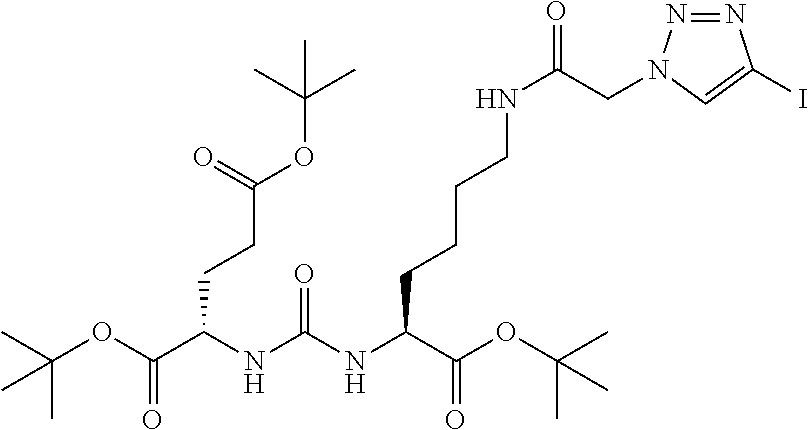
C(OC(C(NC(NC(C(OC(C)(C)C)=O)CCCCNC(=O)CN1N=NC(I)=C1)=O)CCC(OC(C)(C)C)=O)=O)(C)(C)C
